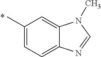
C1(C)=CC=C2C(=C1)N(C)C=N2
